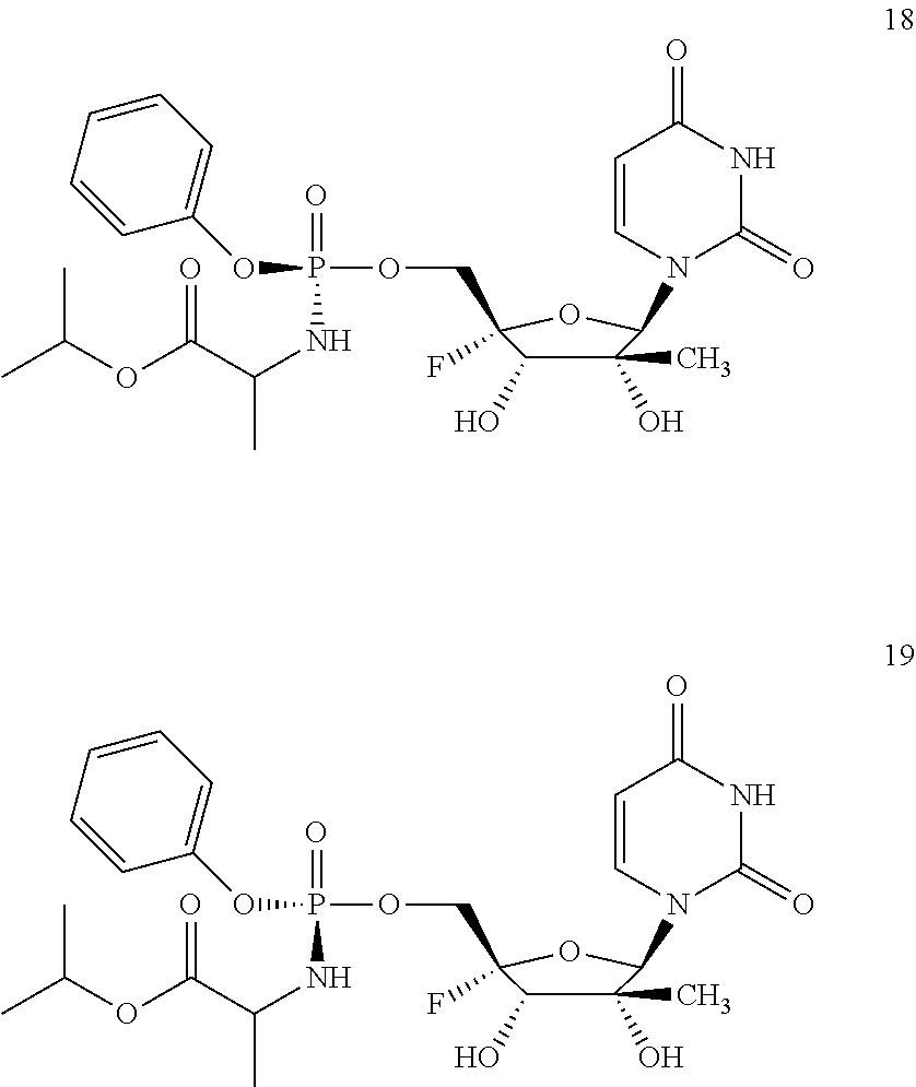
C1=CN(C2C(O)(C)C(O)C(COP(=O)(OC3=CC=CC=C3)NC(C(=O)OC(C)C)C)(F)O2)C(=O)NC1=O.C1=CN(C2C(O)(C)C(O)C(COP(=O)(OC3=CC=CC=C3)NC(C(=O)OC(C)C)C)(F)O2)C(=O)NC1=O
